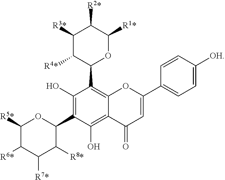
C1([R3*])C([R4*])C(C2=C3C(=C(O)C(C4OC([R5*])C([R6*])C([R7*])C4[R8*])=C2O)C(=O)C=C(C2=CC=C([OH])C=C2)O3)OC([R1*])C1[R2*]
